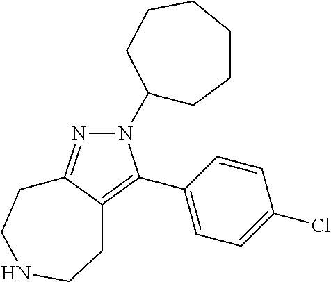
N1(C2CCCCCC2)N=C2C(=C1C1=CC=C(Cl)C=C1)CCNCC2
